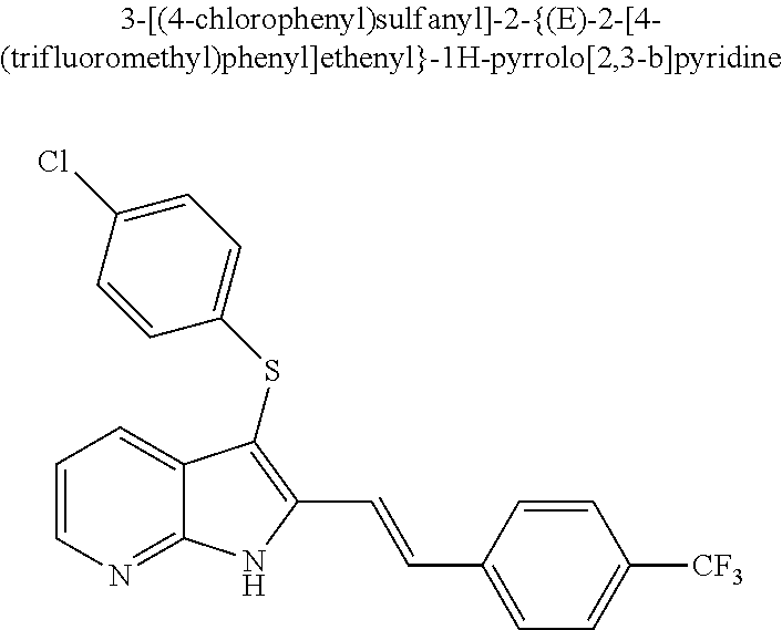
C1=CN=C2C(=C1)C(SC1=CC=C(Cl)C=C1)=C(C=CC1=CC=C([CF3])C=C1)N2
